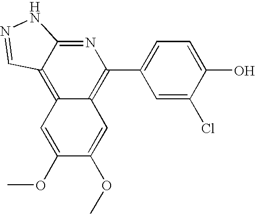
COC1=CC2=C3C(=NC(C4=CC=C(O)C(Cl)=C4)=C2C=C1OC)NN=C3
